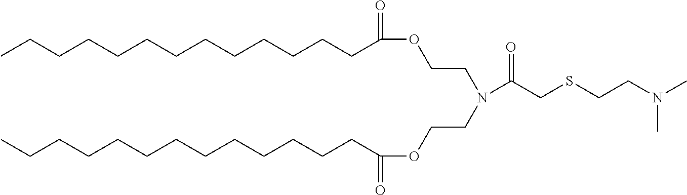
CCCCCCCCCCCCCC(=O)OCCN(CCOC(CCCCCCCCCCCCC)=O)C(CSCCN(C)C)=O
